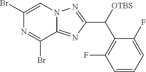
C1(Br)=CN2C(=NC(C([OTBS])C3=C(F)C=CC=C3F)=N2)C(Br)=N1
